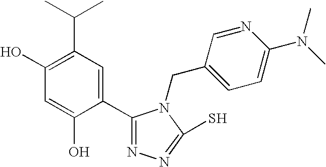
C1(O)=C(C(C)C)C=C(C2=NN=C(S)N2CC2=CC=C(N(C)C)N=C2)C(O)=C1
